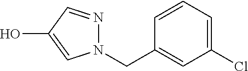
N1(CC2=CC(Cl)=CC=C2)N=CC(O)=C1
